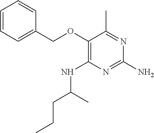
C1(OCC2=CC=CC=C2)=C(NC(CCC)C)N=C(N)N=C1C
